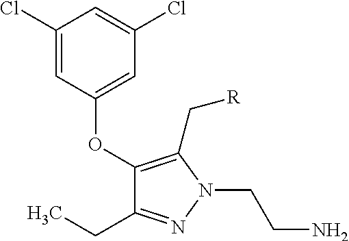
C1(Cl)=CC(OC2=C(C[R])N(CCN)N=C2CC)=CC(Cl)=C1
